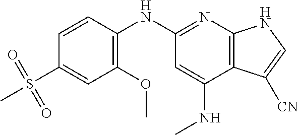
C1=CC(NC2=NC3=C(C(NC)=C2)C([CN])=CN3)=C(OC)C=C1S(C)(=O)=O
